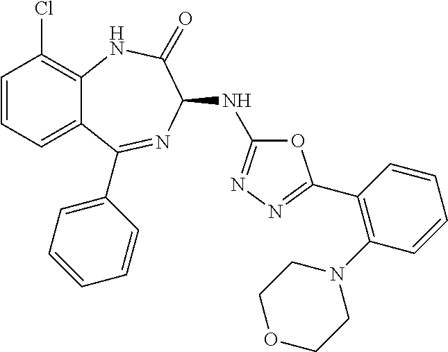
C1=CC=C2C(=C1Cl)NC(=O)C(NC1=NN=C(C3=C(N4CCOCC4)C=CC=C3)O1)N=C2C1=CC=CC=C1
